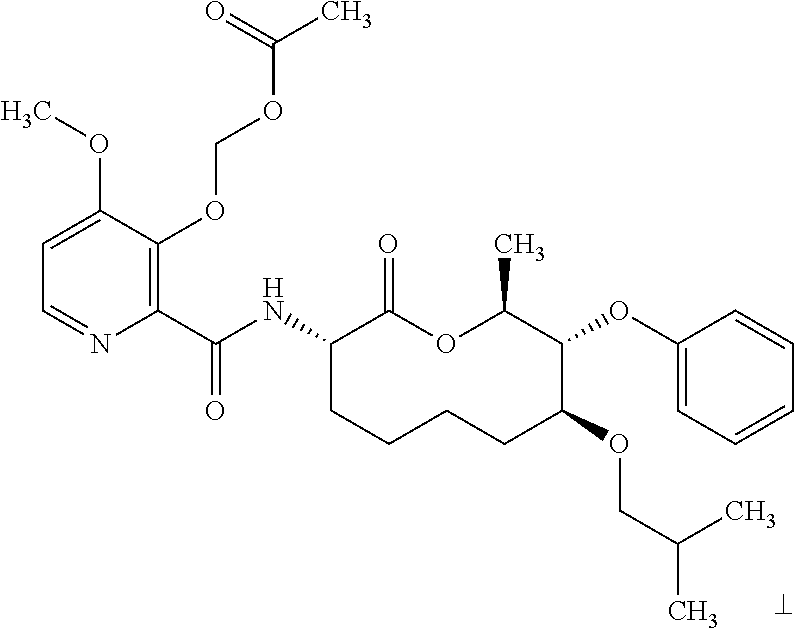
C1(C(NC2CCCCC(OCC(C)C)C(OC3=CC=CC=C3)C(C)OC2=O)=O)=C(OCOC(C)=O)C(OC)=CC=N1
